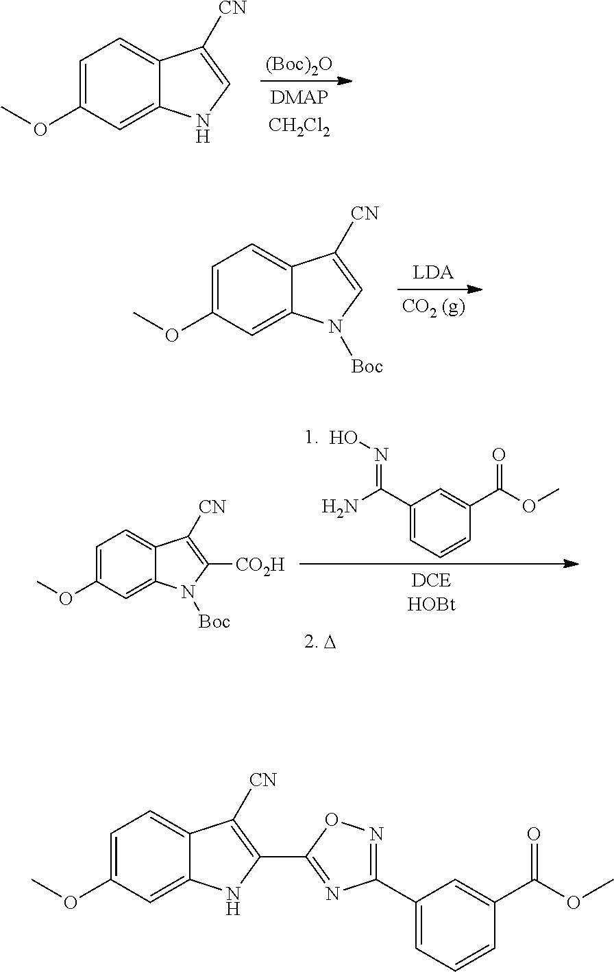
[(Boc)2O].C1=C(OC)C=C2C(=C1)C([CN])=CN2.C1=C(OC)C=C2C(=C1)C([CN])=CN2[Boc].C1(C(N)=NO)=CC=CC(C(OC)=O)=C1.C1=C(OC)C=C2C(=C1)C([CN])=C([CO2H])N2[Boc].C1=C(OC)C=C2C(=C1)C([CN])=C(C1=NC(C3=CC=CC(C(OC)=O)=C3)=NO1)N2
